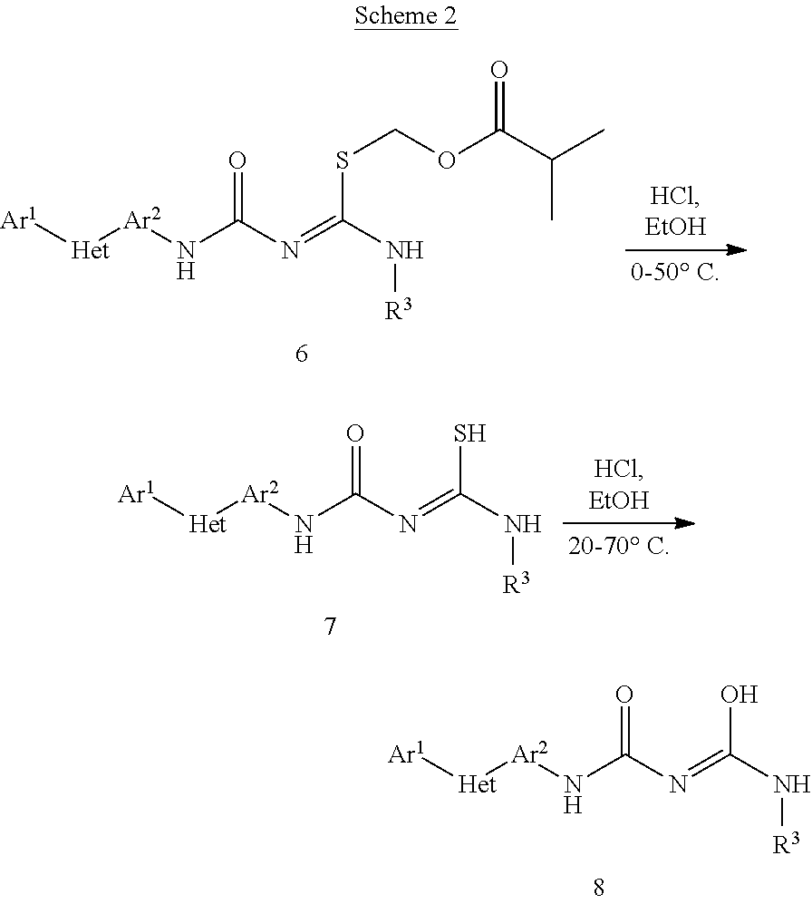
[Ar1][Het][Ar2]NC(N=C(N[R3])SCOC(C(C)C)=O)=O.[Ar1][Het][Ar2]NC(N=C(N[R3])O)=O.[Ar1][Het][Ar2]NC(N=C(N[R3])S)=O
